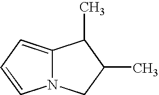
C12=CC=CN1CC(C)C2C
